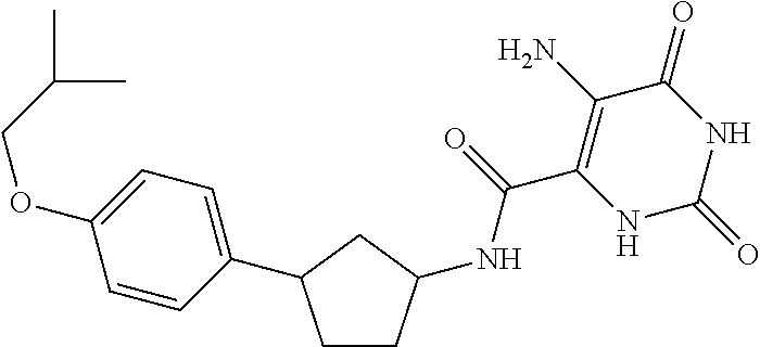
C(C1=C(N)C(=O)NC(=O)N1)(=O)NC1CCC(C2=CC=C(OCC(C)C)C=C2)C1
